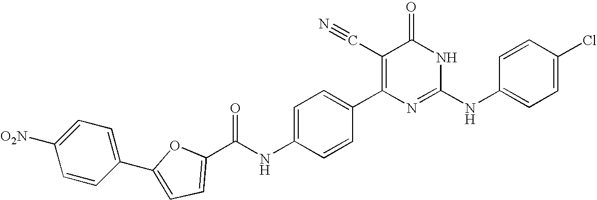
C1=CC(C2=C(C#N)C(=O)NC(NC3=CC=C(Cl)C=C3)=N2)=CC=C1NC(=O)C1=CC=C(C2=CC=C([O2N])C=C2)O1
